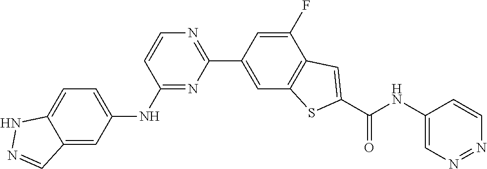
C1=CN=C(C2=CC3=C(C(F)=C2)C=C(C(NC2=CN=NC=C2)=O)S3)N=C1NC1=CC=C2C(=C1)C=NN2
